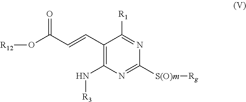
C1(C=CC(O[R12])=O)=C(N[R3])N=C([S(O)m][Rg])N=C1[R1]
